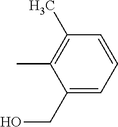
C1(CO)=CC=CC(C)=C1C
